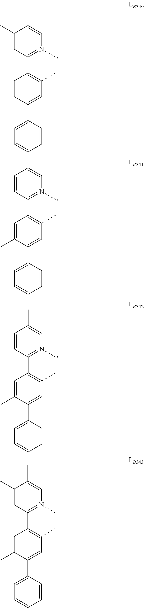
C1(C)=CC(C2=C(C)C=C(C3=CC=CC=C3)C=C2)=N(C)C=C1C.C1=CC(C2=C(C)C=C(C3=CC=CC=C3)C(C)=C2)=N(C)C=C1.C1=CC(C2=C(C)C=C(C3=CC=CC=C3)C(C)=C2)=N(C)C=C1C.C1(C)=CC(C2=C(C)C=C(C3=CC=CC=C3)C(C)=C2)=N(C)C=C1C
